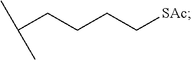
C(CCCC[SAc])(C)C
